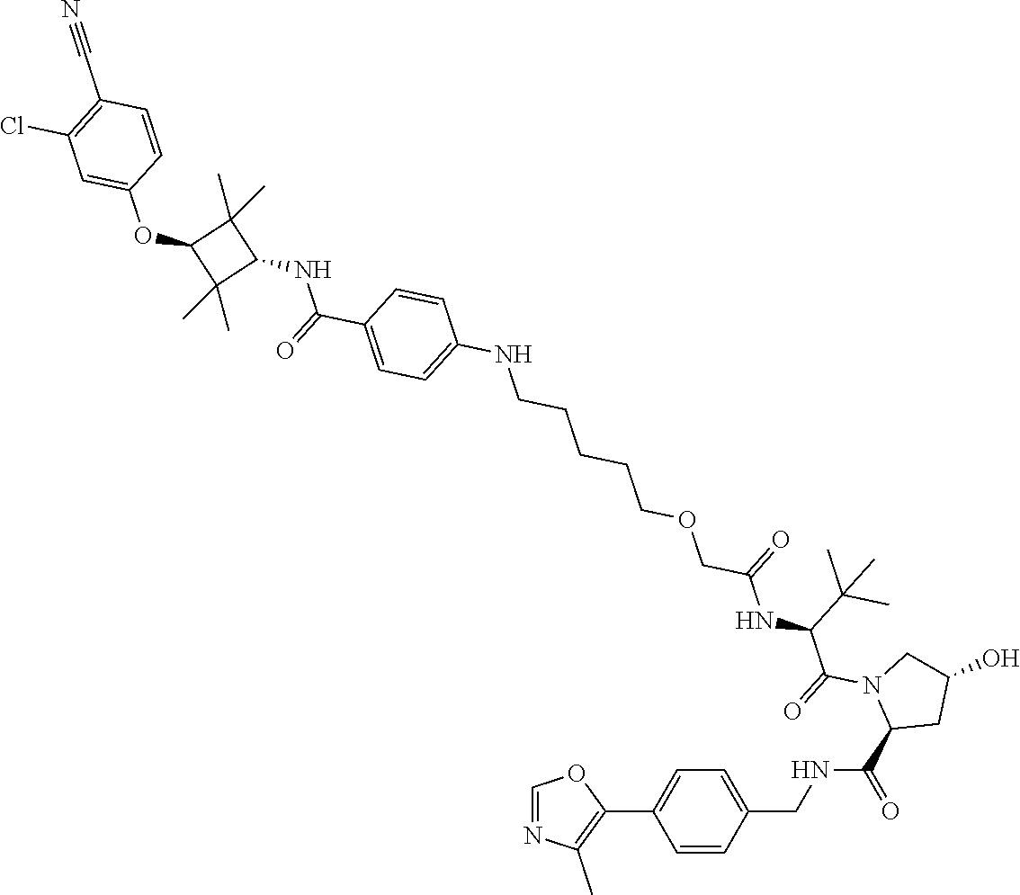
C1=NC(C)=C(C2=CC=C(CNC(C3CC(O)CN3C(C(NC(=O)COCCCCCNC3=CC=C(C(NC4C(C)(C)C(OC5=CC(Cl)=C(C#N)C=C5)C4(C)C)=O)C=C3)C(C)(C)C)=O)=O)C=C2)O1
